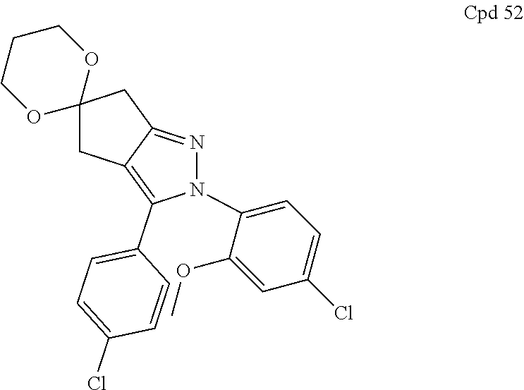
N1(C2=CC=C(Cl)C=C2OC)N=C2C(=C1C1=CC=C(Cl)C=C1)CC1(C2)OCCCO1
